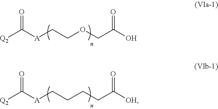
C([A]CCOCC(O)=O)([Q2])=O.C([A]CCCCC([OH])=O)([Q2])=O
